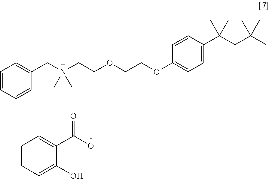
C1=CC=C(O)C(C(O)=O)=C1.C1=CC=CC(CN(CCOCCOC2=CC=C(C(C)(C)CC(C)(C)C)C=C2)(C)C)=C1
